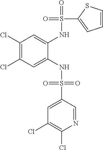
C1(Cl)=C(Cl)C=C(NS(=O)(=O)C2=CC(Cl)=C(Cl)N=C2)C(NS(=O)(C2=CC=CS2)=O)=C1
